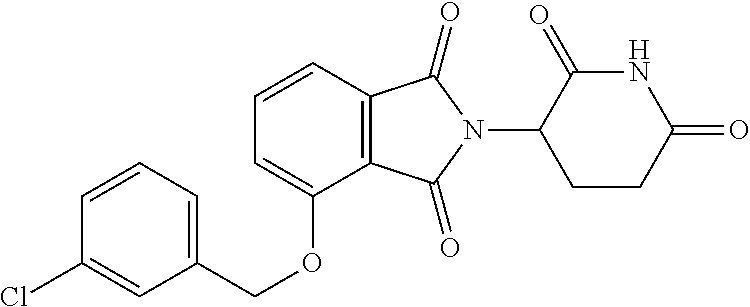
C1=CC=C(COC2=CC=CC3=C2C(=O)N(C2CCC(=O)NC2=O)C3=O)C=C1Cl
